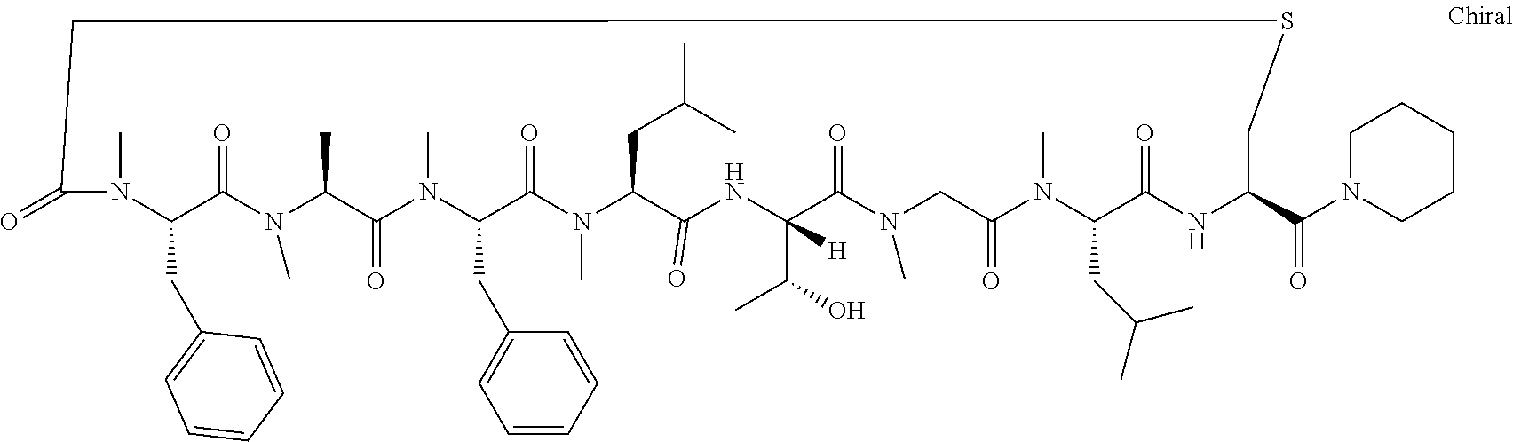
N1(C)C(CC2=CC=CC=C2)C(=O)N(C)C(C)C(=O)N(C)C(CC2=CC=CC=C2)C(=O)N(C)C(CC(C)C)C(=O)NC(C(O)C)([H])C(=O)N(C)CC(=O)N(C)C(CC(C)C)C(=O)NC(C(N2CCCCC2)=O)CSCC1=O
